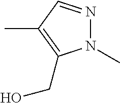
N1(C)N=CC(C)=C1CO
